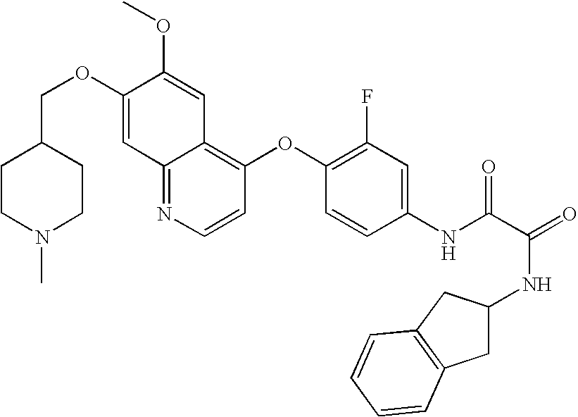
C12=NC=CC(OC3=C(F)C=C(NC(C(=O)NC4CC5=C(C4)C=CC=C5)=O)C=C3)=C1C=C(OC)C(OCC1CCN(C)CC1)=C2
